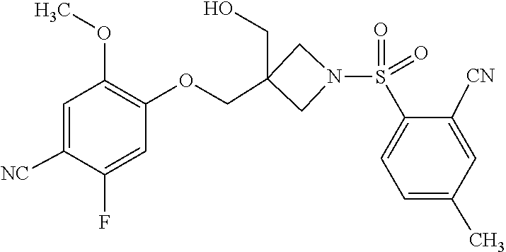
C1([NC])=CC(OC)=C(OCC2(CO)CN(S(C3=CC=C(C)C=C3[CN])(=O)=O)C2)C=C1F
